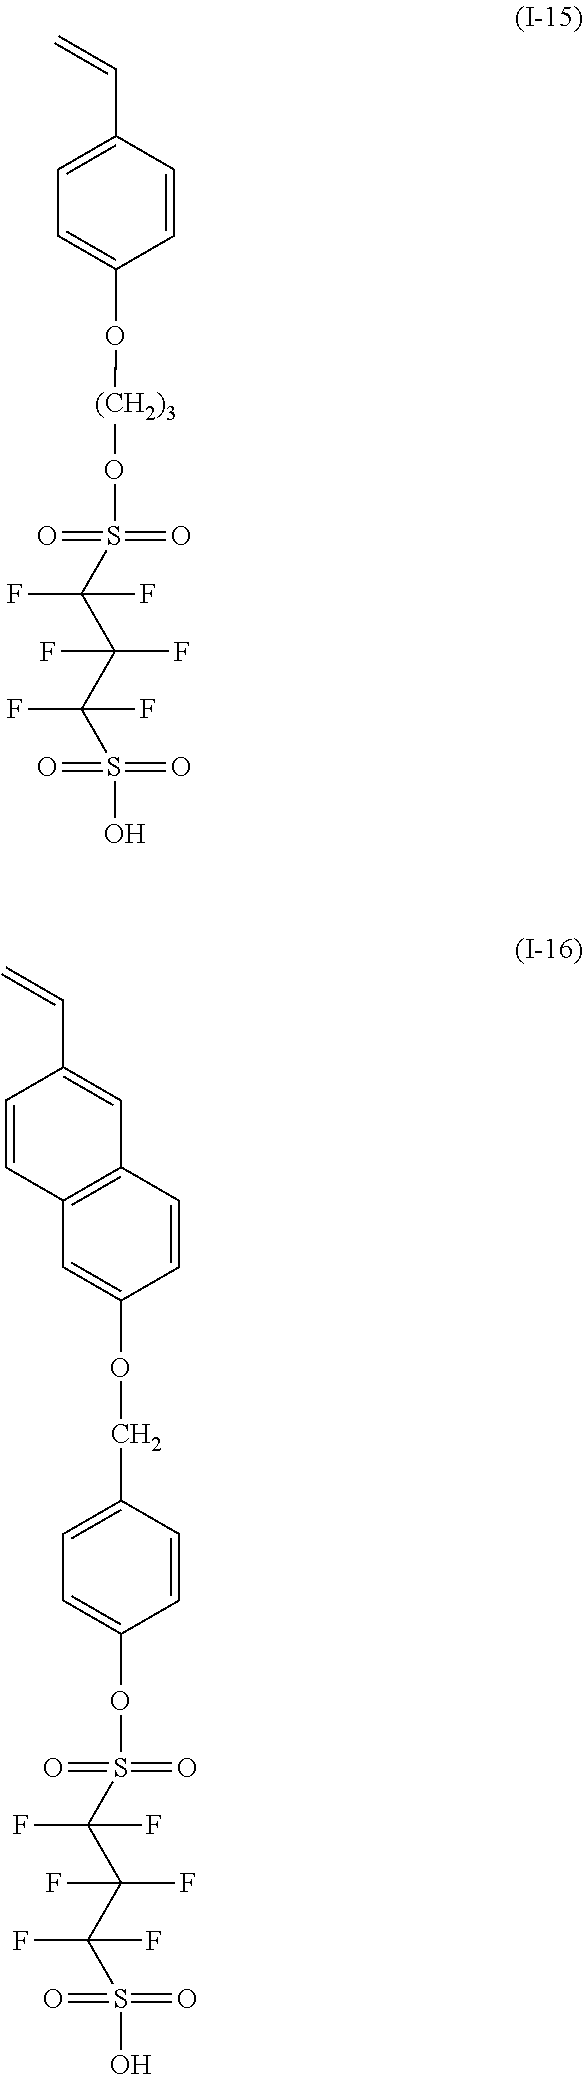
C=CC1=CC=C(O[(CH2)3]OS(=O)(=O)C(C(C(S(=O)(=O)O)(F)F)(F)F)(F)F)C=C1.C=CC1=CC2=C(C=C1)C=C(OCC1=CC=C(OS(=O)(=O)C(C(C(S(=O)(=O)O)(F)F)(F)F)(F)F)C=C1)C=C2
